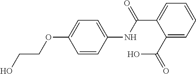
OC(C1=CC=CC=C1C(NC1=CC=C(OCCO)C=C1)=O)=O
